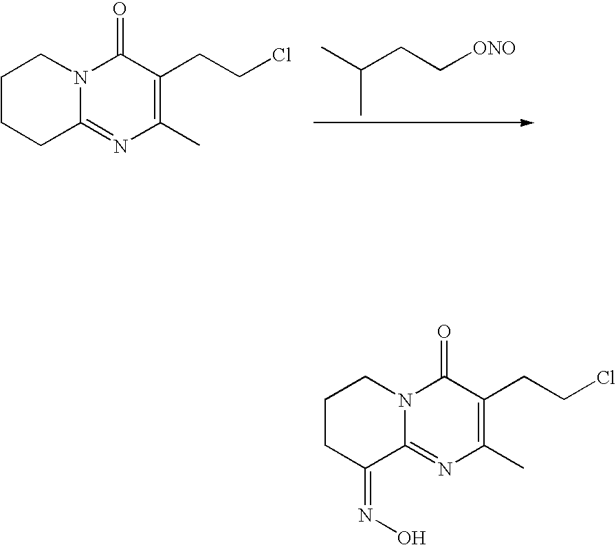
CC(C)CC[ONO].C1CCC2=NC(C)=C(CCCl)C(=O)N2C1.C1CC(=NO)C2=NC(C)=C(CCCl)C(=O)N2C1
